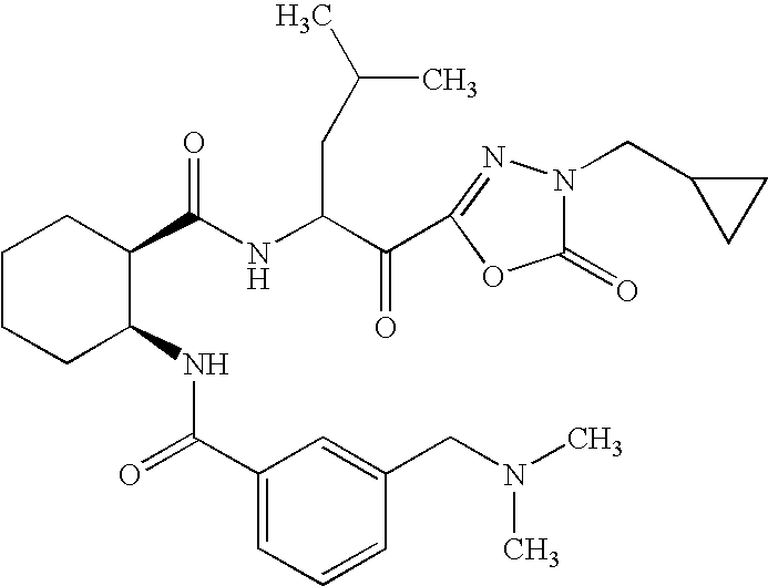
N(C(C(C1=NN(CC2CC2)C(=O)O1)=O)CC(C)C)C(=O)C1CCCCC1NC(=O)C1=CC=CC(CN(C)C)=C1
